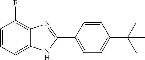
C1=CC=C2C(=C1F)N=C(C1=CC=C(C(C)(C)C)C=C1)N2
